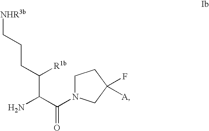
[NHR3b]CCCC(C(C(=O)N1CCC(F)([A])C1)N)[R1b]
